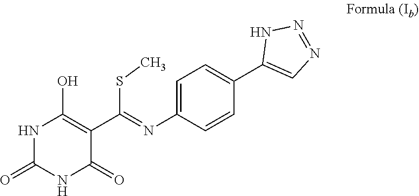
C1=C(N=C(C2=C(O)NC(=O)NC2=O)SC)C=CC(C2=CN=NN2)=C1
